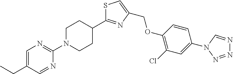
S1C(C2CCN(C3=NC=C(CC)C=N3)CC2)=NC(COC2=C(Cl)C=C(N3C=NN=N3)C=C2)=C1
